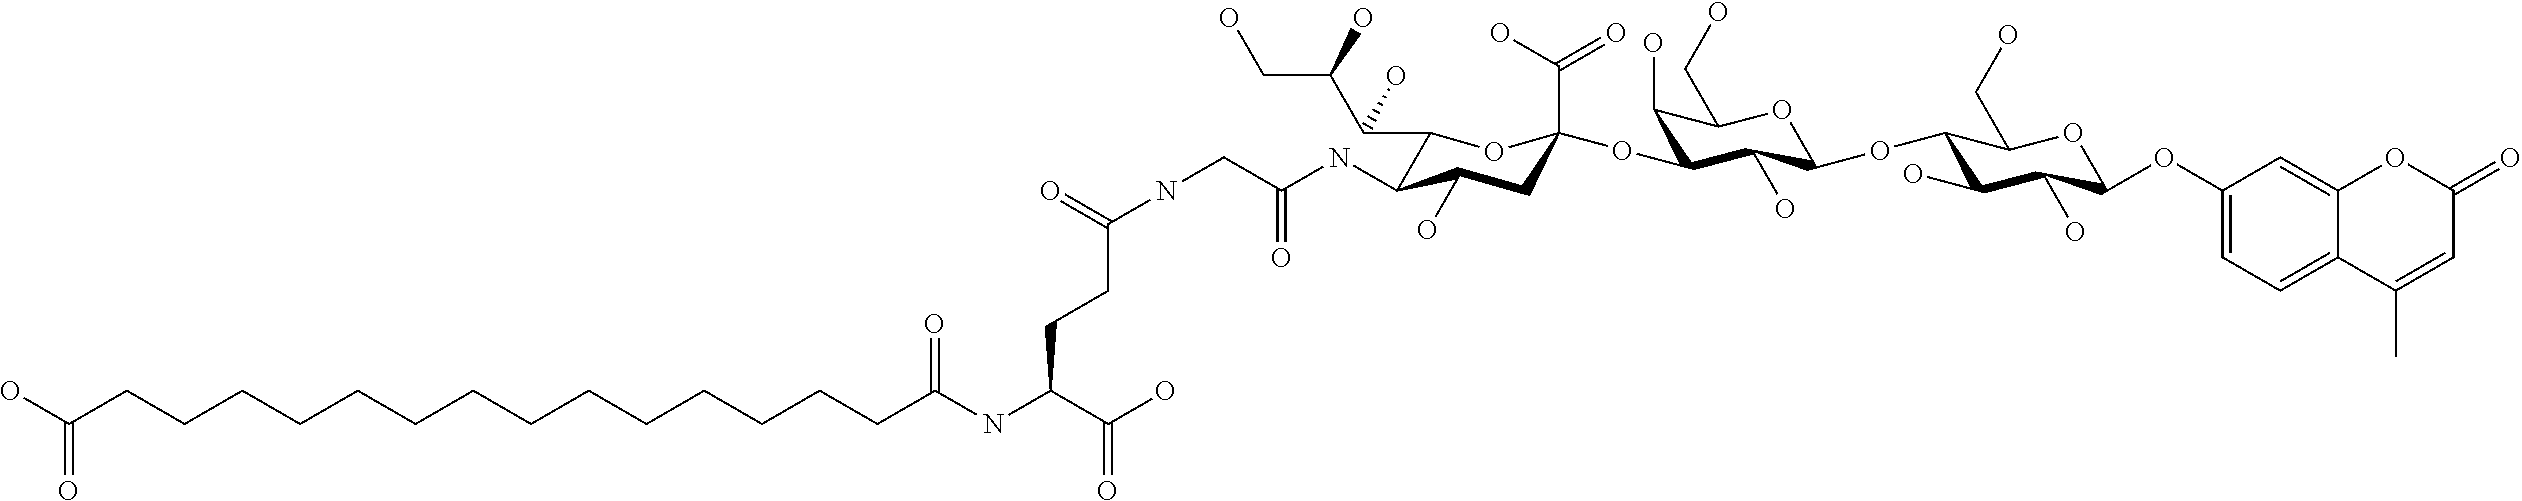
OC(CCCCCCCCCCCCCCC(NC(C(O)=O)CCC(=O)NCC(NC1C(C(C(CO)O)O)OC(C(O)=O)(OC2C(O)C(CO)OC(OC3C(O)C(O)C(OC4=CC=C5C(=C4)OC(=O)C=C5C)OC3CO)C2O)CC1O)=O)=O)=O
